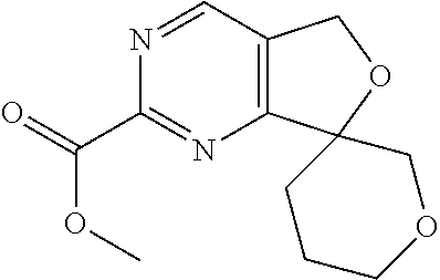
N1=CC2=C(N=C1C(=O)OC)C1(OC2)CCCOC1
